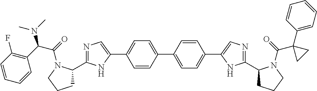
N1=C(C2CCCN2C(=O)C(C2=C(F)C=CC=C2)N(C)C)NC(C2=CC=C(C3=CC=C(C4=CN=C(C5CCCN5C(=O)C5(C6=CC=CC=C6)CC5)N4)C=C3)C=C2)=C1
